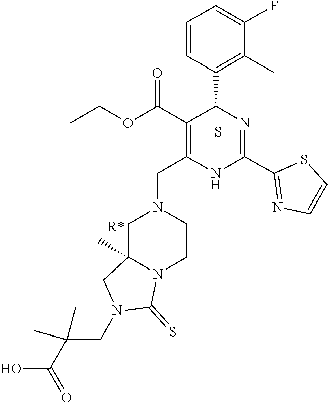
S.C1=C(F)C(C)=C(C2C(C(OCC)=O)=C(CN3CC4(C)N(CC3)C(=S)N(CC(C)(C)C(O)=O)C4)NC(C3=NC=CS3)=N2)C=C1
